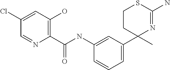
C1(NC(C2=C(O)C=C(Cl)C=N2)=O)=CC(C2(C)N=C(N)SCC2)=CC=C1
